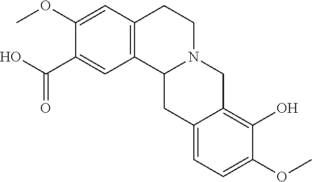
C1(C(O)=O)=CC2=C(C=C1OC)CCN1C2CC2=CC=C(OC)C(O)=C2C1
